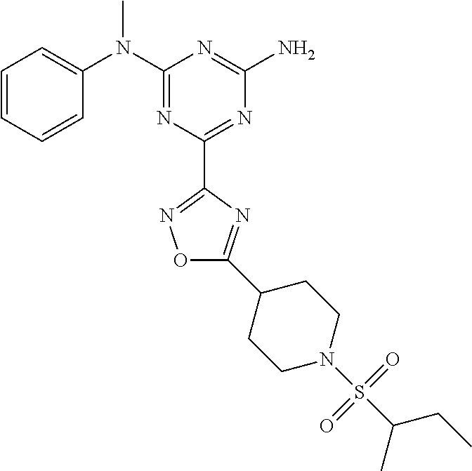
C1=CC=CC(N(C2=NC(C3=NOC(C4CCN(S(C(CC)C)(=O)=O)CC4)=N3)=NC(N)=N2)C)=C1
